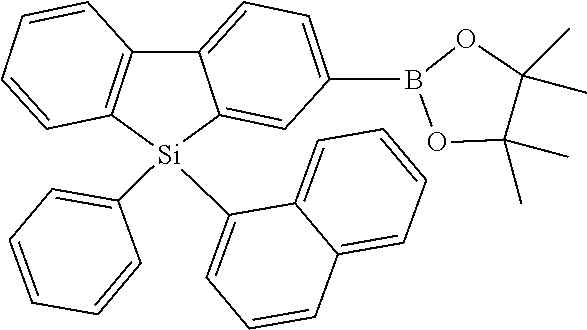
C12=C([Si](C3=CC=CC=C3)(C3=CC=CC4=CC=CC=C34)C3=CC(B4OC(C)(C)C(C)(C)O4)=CC=C13)C=CC=C2
